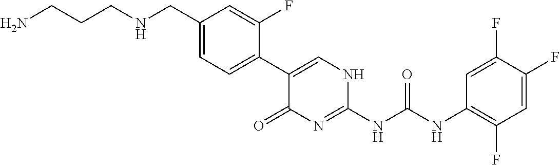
C1(C2=CC=C(CNCCCN)C=C2F)=CNC(NC(NC2=C(F)C=C(F)C(F)=C2)=O)=NC1=O
